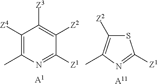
C1([Z4])=C(C)N=C([Z1])C([Z2])=C1[Z3].[A1].S1C([Z2])=C(C)N=C1[Z1].[A11]
